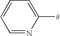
C1=CC=C([#])N=C1
